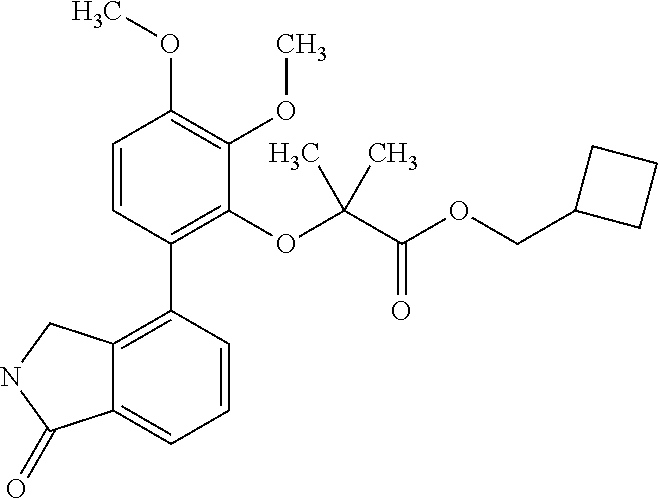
C12=C(C3=C(OC(C(OCC4CCC4)=O)(C)C)C(OC)=C(OC)C=C3)C=CC=C1C(=O)NC2
